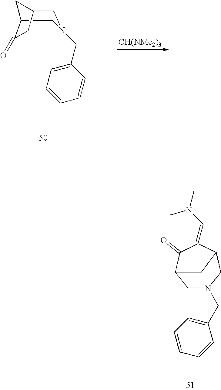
C12CC(CN(CC3=CC=CC=C3)C1)CC2=O.[CH(NMe2)3].C(C1=CC=CC=C1)N1CC2C(=O)C(=CN(C)C)C(C1)C2
